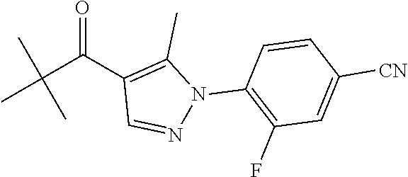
C(C(C1=C(C)N(C2=C(F)C=C([CN])C=C2)N=C1)=O)(C)(C)C
